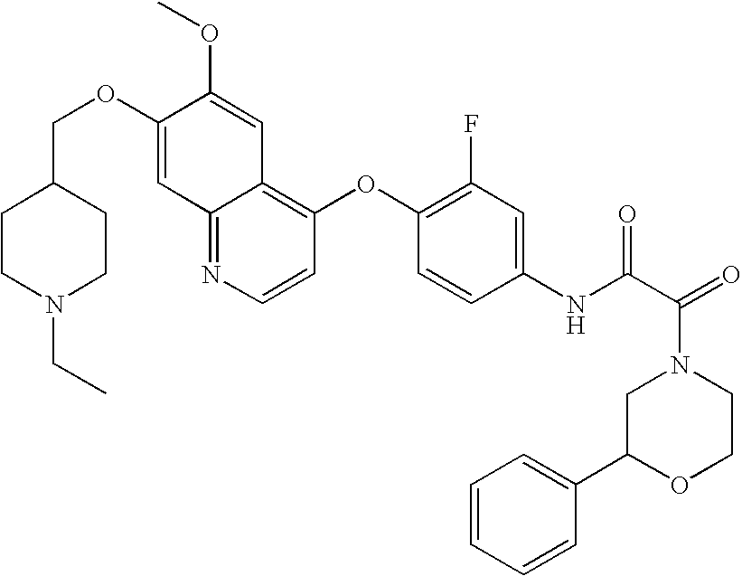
C12=NC=CC(OC3=C(F)C=C(NC(C(=O)N4CC(C5=CC=CC=C5)OCC4)=O)C=C3)=C1C=C(OC)C(OCC1CCN(CC)CC1)=C2
